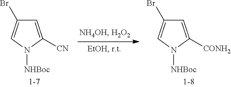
C1=C([CN])N([NHBoc])C=C1Br.C1=C([CONH2])N([NHBoc])C=C1Br
